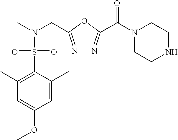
N1=C(CN(C)S(C2=C(C)C=C(OC)C=C2C)(=O)=O)OC(C(N2CCNCC2)=O)=N1
